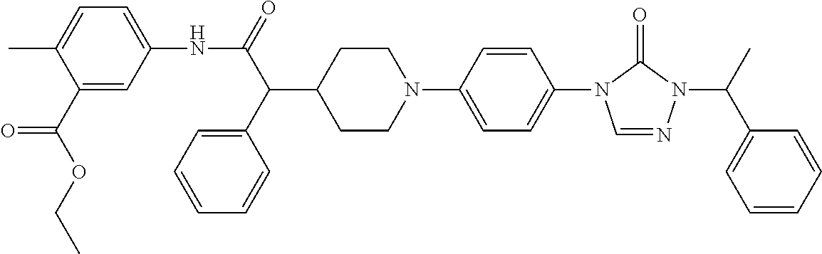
C1(C(OCC)=O)=CC(NC(C(C2=CC=CC=C2)C2CCN(C3=CC=C(N4C=NN(C(C)C5=CC=CC=C5)C4=O)C=C3)CC2)=O)=CC=C1C
